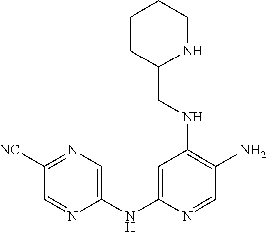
C1=NC(NC2=CC(NCC3CCCCN3)=C(N)C=N2)=CN=C1[NC]
